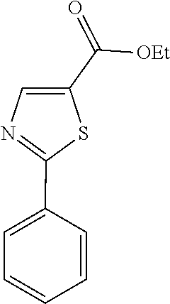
C1(C2=CC=CC=C2)=NC=C(C(=O)[OEt])S1
